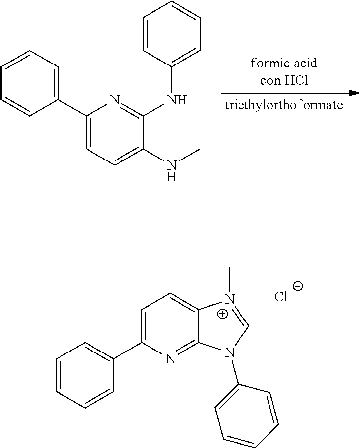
C1(C2=CC=CC=C2)=CC=C(NC)C(NC2=CC=CC=C2)=N1.C1=C(C2=CC=CC=C2)N=C2C(=C1)[N+](C)=CN2C1=CC=CC=C1.[Cl-]
